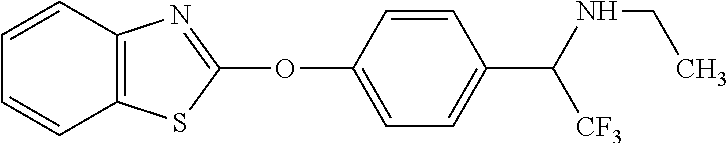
C1(OC2=NC3=C(S2)C=CC=C3)=CC=C(C(NCC)[CF3])C=C1
